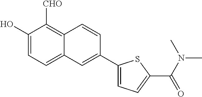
C1(O)=CC=C2C(=C1[CHO])C=CC(C1=CC=C(C(N(C)C)=O)S1)=C2
